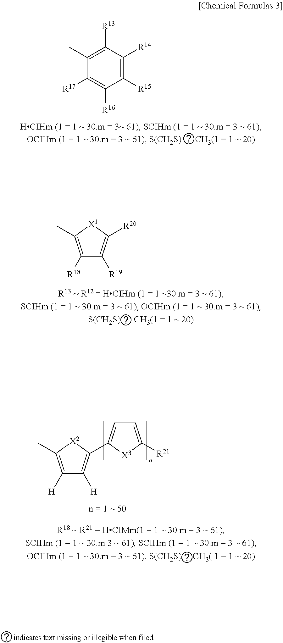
C1([R15])=C([R14])C([R13])=C(C)C([R17])=C1[R16].C1([R18])=C(C)[X1]C([R20])=C1[R19].C1([H])=C(C)[X2]C(C2=CC=C([R21])[X3]2)=C1[H]
